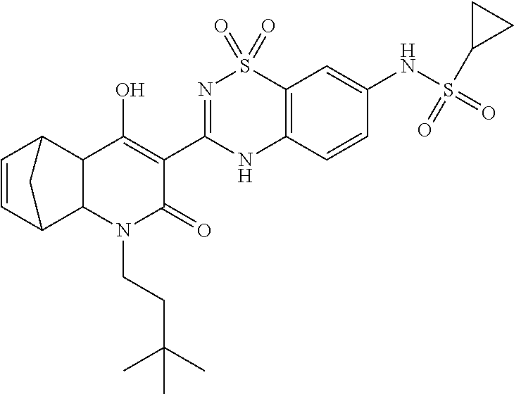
N1=C(C2=C(O)C3C(N(CCC(C)(C)C)C2=O)C2C=CC3C2)NC2=C(S1(=O)=O)C=C(NS(=O)(C1CC1)=O)C=C2
